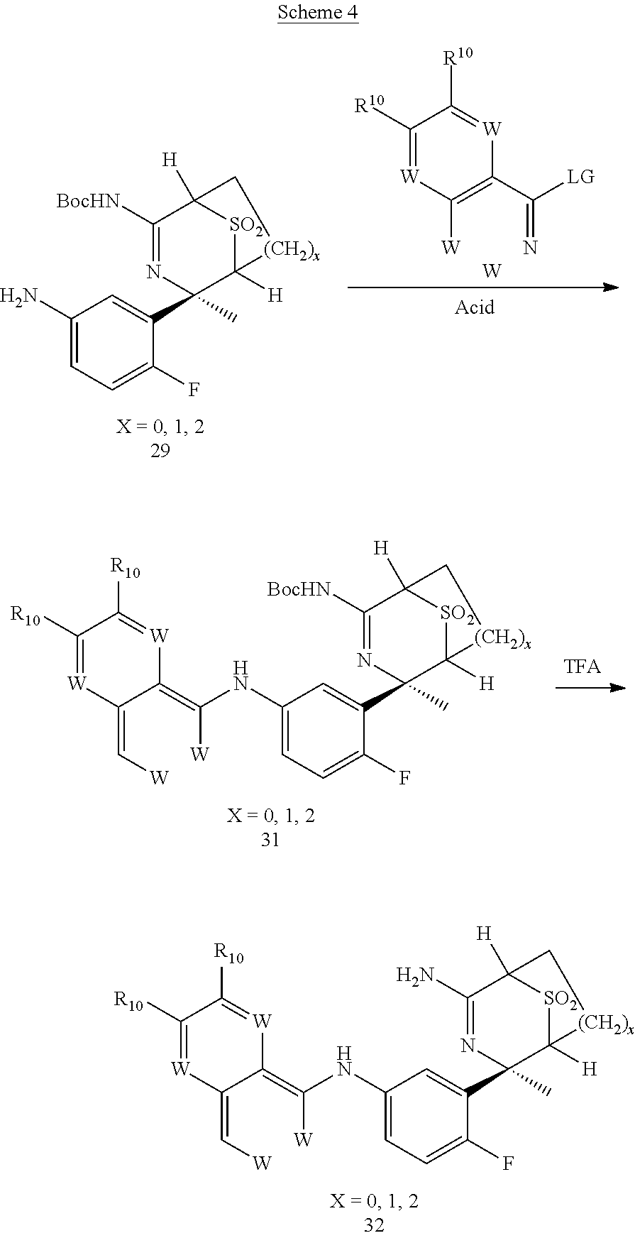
C1(N)=CC=C(F)C(C2(C)C3([H])[SO2]C([H])(C([BocHN])=N2)C[(CH2)x]3)=C1.C1([R10])=[W]C([W])=C(C([LG])=N)[W]=C1[R10].[W].C1([R10])=[W]C(=C[W])C(=C([W])NC2=CC=C(F)C(C3(C)C4([H])[SO2]C([H])(C([BocHN])=N3)C[(CH2)x]4)=C2)[W]=C1[R10].C1([R10])=[W]C(=C[W])C(=C([W])NC2=CC=C(F)C(C3(C)C4([H])[SO2]C([H])(C(N)=N3)C[(CH2)x]4)=C2)[W]=C1[R10]
